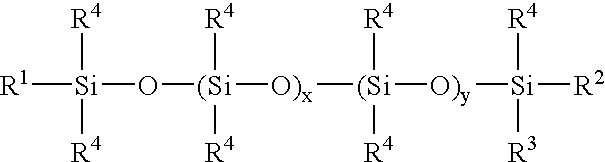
[R1][Si](O[(Si]([O)x][(Si]([O)y][Si]([R2])([R4])[R3])([R4])[R4])([R4])[R4])([R4])[R4]
